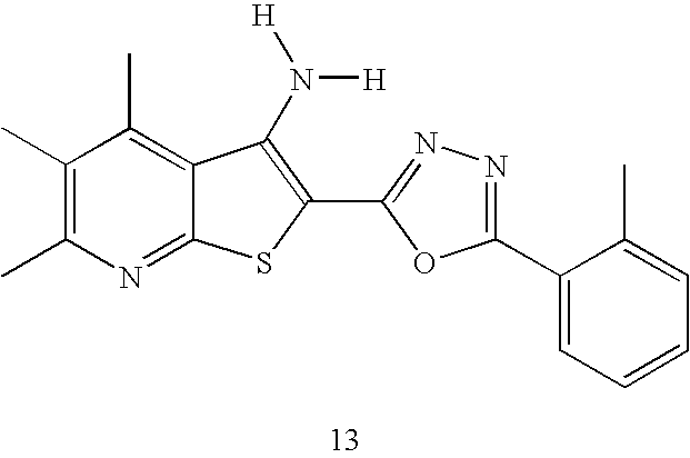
C1(C)=C(C)N=C2C(=C1C)C(N([H])[H])=C(C1=NN=C(C3=CC=CC=C3C)O1)S2
